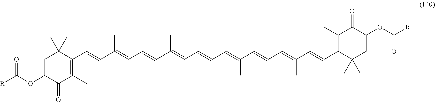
C1C(OC([R])=O)C(=O)C(C)=C(C=CC(=CC=CC(=CC=CC=C(C=CC=C(C=CC2=C(C)C(=O)C(OC([R])=O)CC2(C)C)C)C)C)C)C1(C)C
